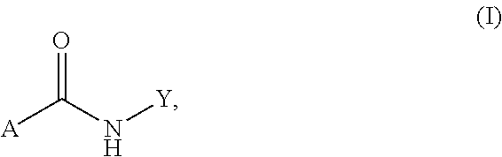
O=C(N[Y])[A]
